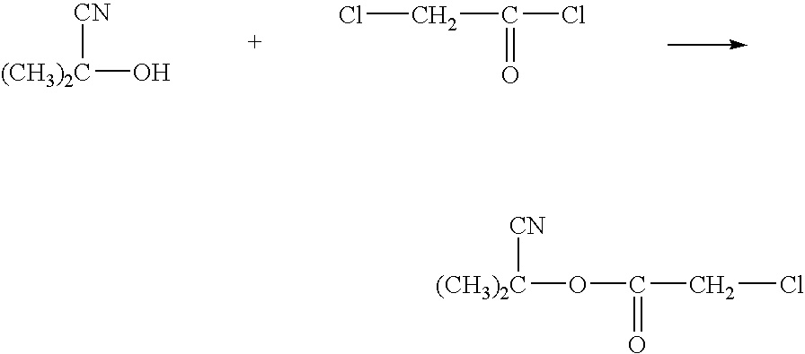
[CN][(CH3)2C]O.C(=O)(Cl)CCl.C(=O)(CCl)O[(CH3)2C][CN]
